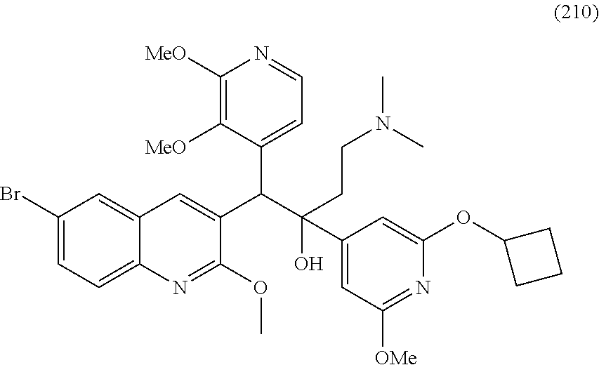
C1(Br)=CC=C2C(=C1)C=C(C(C(O)(CCN(C)C)C1=CC([OMe])=NC(OC3CCC3)=C1)C1=CC=NC([MeO])=C1[MeO])C(OC)=N2
